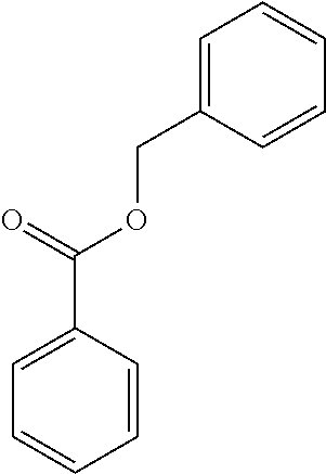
C1=C(C(=O)OCC2=CC=CC=C2)C=CC=C1
